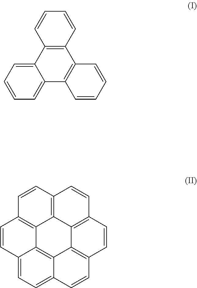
C12=C3C=CC4=C1C1=C5C6=C(C=CC(=C26)C=C3)C=CC5=CC=C1C=C4.C12=CC=CC=C1C1=C(C3=C2C=CC=C3)C=CC=C1
